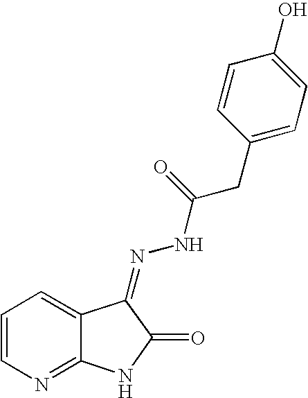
C1=CN=C2C(=C1)C(=NNC(CC1=CC=C(O)C=C1)=O)C(=O)N2
